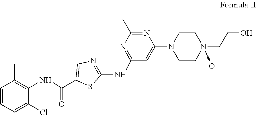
C1=CC=C(Cl)C(NC(C2=CN=C(NC3=NC(C)=NC(N4CCN(CCO)(->O)CC4)=C3)S2)=O)=C1C
